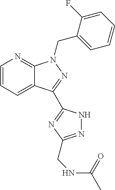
C1=CC=C2C(=N1)N(CC1=CC=CC=C1F)N=C2C1=NC(CNC(C)=O)=NN1
